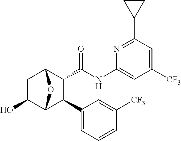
C1(O)C2C(C3=CC=CC([CF3])=C3)C(C(NC3=CC([CF3])=CC(C4CC4)=N3)=O)C(C1)O2
